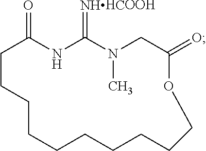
C1CCCCCCCCCOC(=O)CN(C)C(=[NHHCOOH])NC1=O
